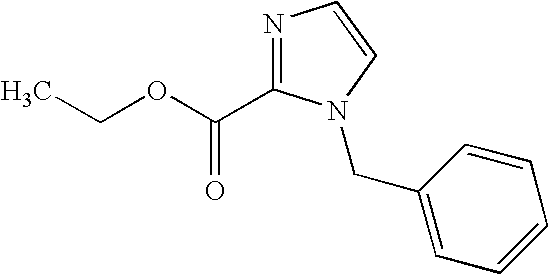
N1=C(C(OCC)=O)N(CC2=CC=CC=C2)C=C1
